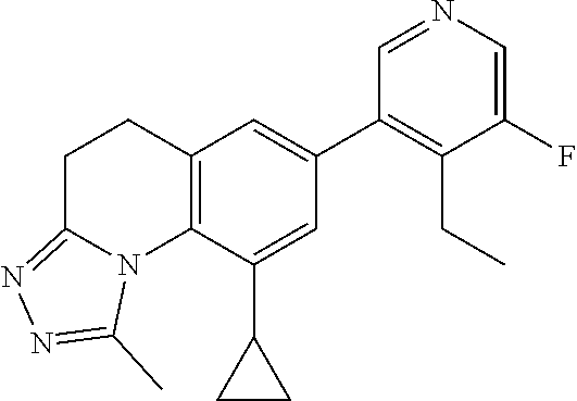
C12=C(C(C3CC3)=CC(C3=C(CC)C(F)=CN=C3)=C1)N1C(=NN=C1C)CC2
